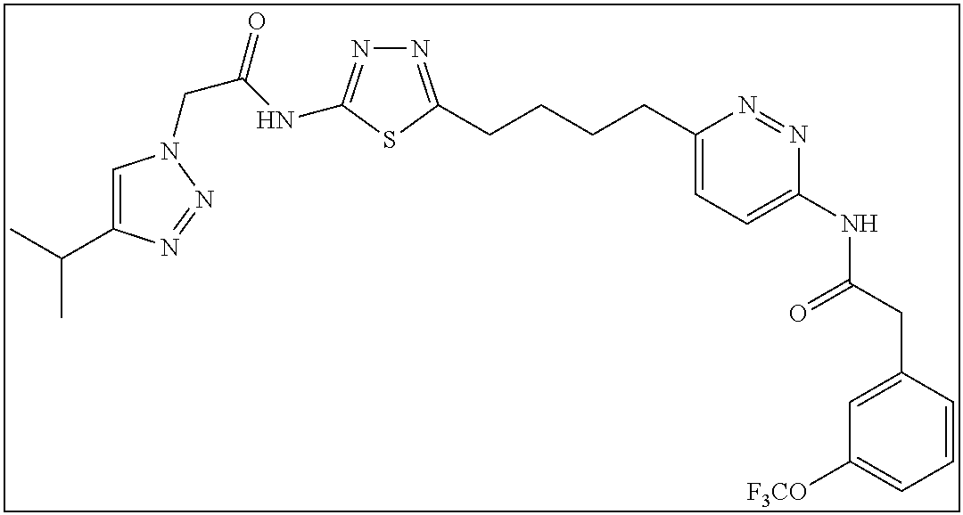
N1=C(CCCCC2=CC=C(NC(CC3=CC([F3CO])=CC=C3)=O)N=N2)SC(NC(CN2C=C(C(C)C)N=N2)=O)=N1
